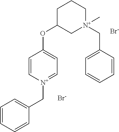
C1=C[N+](CC2=CC=CC=C2)=CC=C1OC1C[N+](CC2=CC=CC=C2)(C)CCC1.[Br-].[Br-]
